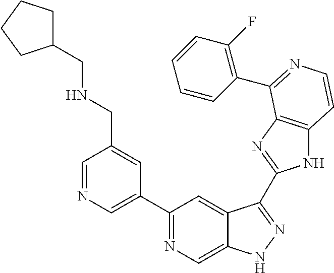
C1=NC=C(C2=NC=C3C(=C2)C(C2=NC4=C(N2)C=CN=C4C2=C(F)C=CC=C2)=NN3)C=C1CNCC1CCCC1
